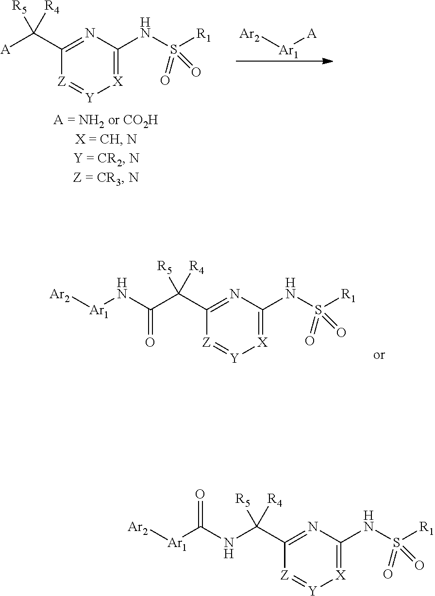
C1(C(C(N[Ar1][Ar2])=O)([R5])[R4])=NC(NS([R1])(=O)=O)=[X][Y]=[Z]1.C1(C([A])([R5])[R4])=NC(NS([R1])(=O)=O)=[X][Y]=[Z]1.[Ar2][Ar1][A].C1(C(NC([Ar1][Ar2])=O)([R5])[R4])=NC(NS([R1])(=O)=O)=[X][Y]=[Z]1
